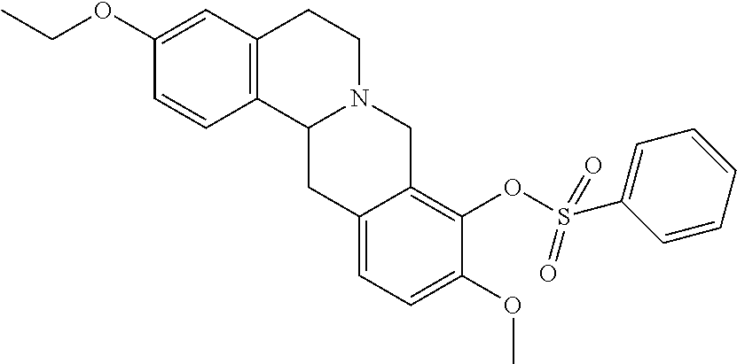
C1=CC2=C(C=C1OCC)CCN1C2CC2=CC=C(OC)C(OS(C3=CC=CC=C3)(=O)=O)=C2C1
